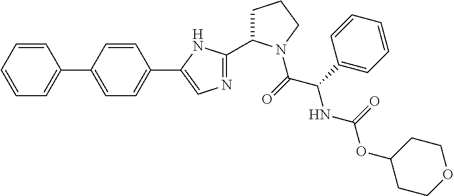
C1=CC=CC(C2=CC=C(C3=CN=C(C4CCCN4C(C(C4=CC=CC=C4)NC(=O)OC4CCOCC4)=O)N3)C=C2)=C1
